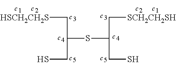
[HSCH2CH2S]CC(CS)SC(C[SCH2CH2SH])CS
